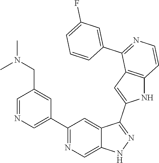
C1(C2=CN=CC(CN(C)C)=C2)=NC=C2C(=C1)C(C1=CC3=C(N1)C=CN=C3C1=CC(F)=CC=C1)=NN2
